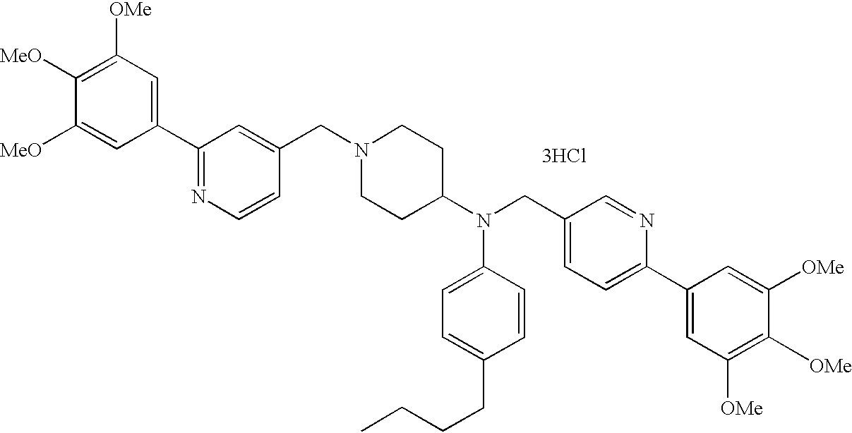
[3HCl].C1(C2=NC=CC(CN3CCC(N(C4=CC=C(CCCC)C=C4)CC4=CC=C(C5=CC([OMe])=C([OMe])C([OMe])=C5)N=C4)CC3)=C2)=CC([OMe])=C([MeO])C([MeO])=C1
